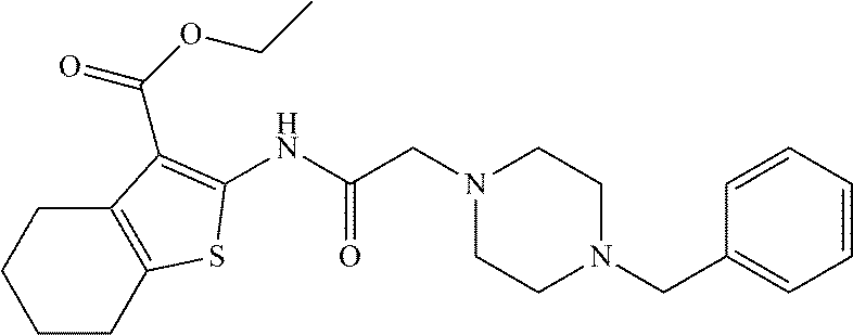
N1(CC(NC2=C(C(=O)OCC)C3=C(CCCC3)S2)=O)CCN(CC2=CC=CC=C2)CC1
